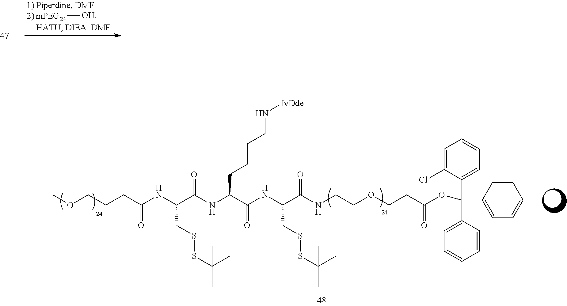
[mPEG24][OH].C(C(OC(C1=CC=C(C)C=C1)(C1=CC=CC=C1Cl)C1=CC=CC=C1)=O)COCCNC(C(NC(C(NC(C(NC(CCCOC)=O)CSSC(C)(C)C)=O)CCCCN[IvDde])=O)CSSC(C)(C)C)=O
